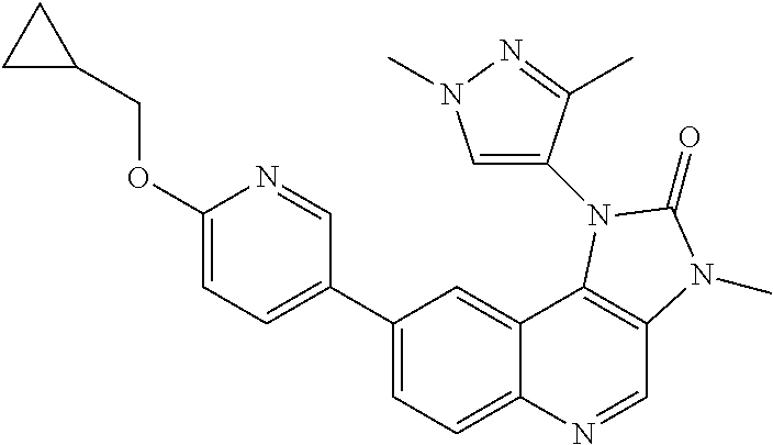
C1(C2=CC=C(OCC3CC3)N=C2)=CC=C2C(=C1)C1=C(C=N2)N(C)C(=O)N1C1=CN(C)N=C1C
